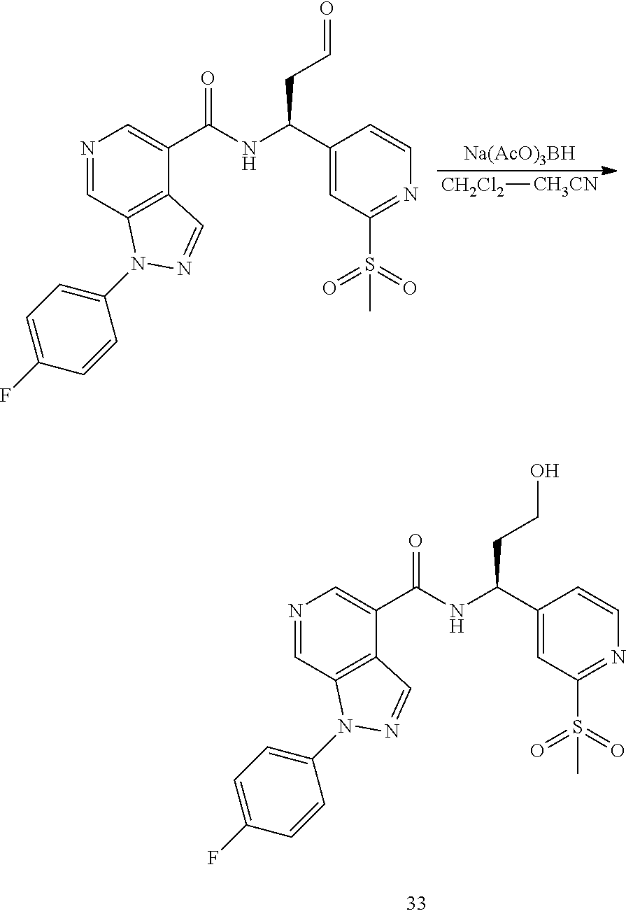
N1=CC2=C(C(C(NC(C3=CC(S(=O)(=O)C)=NC=C3)CCO)=O)=C1)C=NN2C1=CC=C(F)C=C1.N1=CC2=C(C(C(NC(C3=CC(S(=O)(=O)C)=NC=C3)CC=O)=O)=C1)C=NN2C1=CC=C(F)C=C1.[Na(AcO)3BH].[CH2Cl2][CH3CN]
